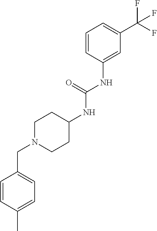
C1=CC(NC(NC2CCN(CC3=CC=C(C)C=C3)CC2)=O)=CC(C(F)(F)F)=C1
